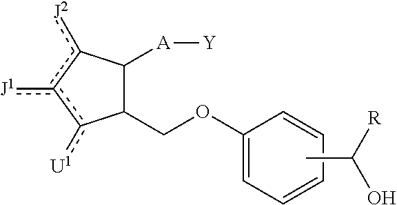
C1(COC2=CC=CC=C2)C([A][Y])c([J2])c([J1])c1[U1].CC([R])O
